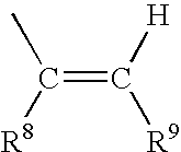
C(=C([H])[R9])([R8])C
